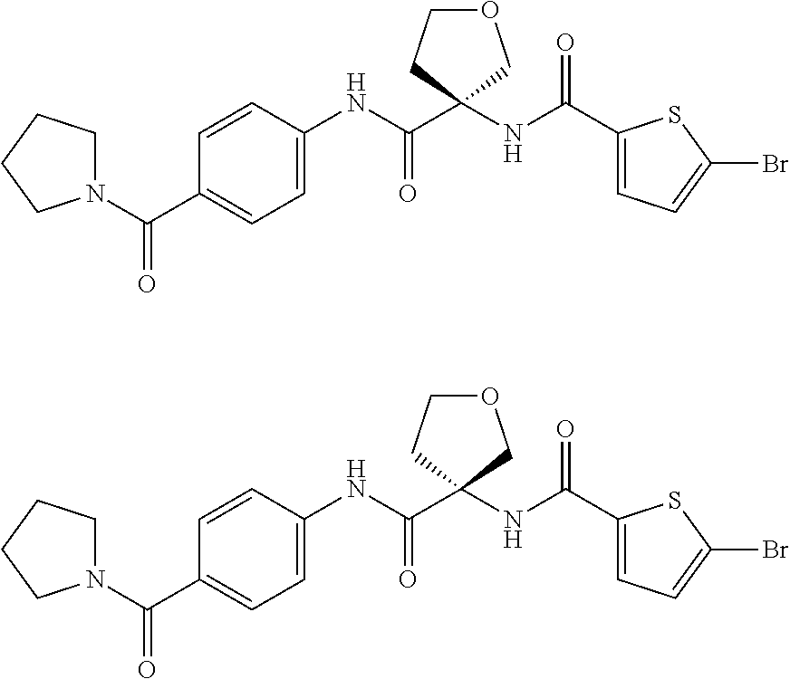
N(C(=O)C1(NC(C2=CC=C(Br)S2)=O)COCC1)C1=CC=C(C(N2CCCC2)=O)C=C1.N(C(=O)C1(NC(C2=CC=C(Br)S2)=O)COCC1)C1=CC=C(C(N2CCCC2)=O)C=C1
